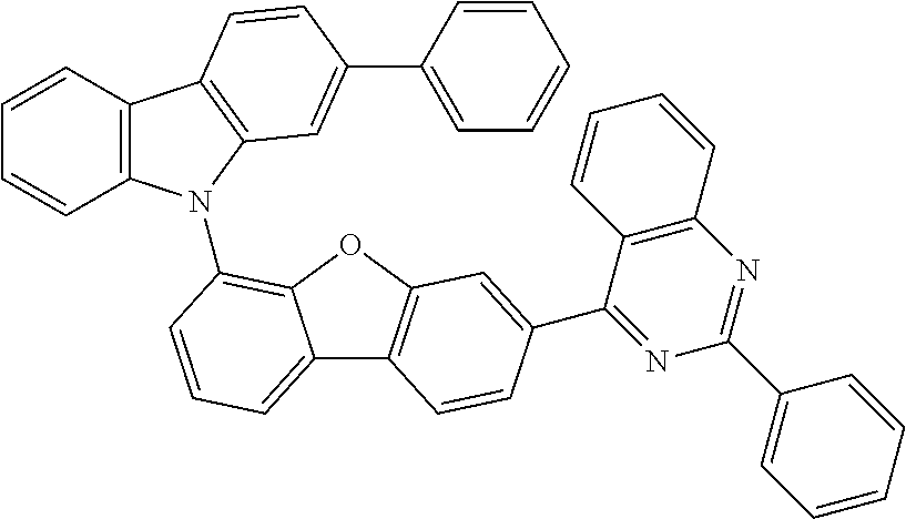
C1=CC2=C(C=C1)N(C1=C3C(=CC=C1)C1=C(O3)C=C(C3=NC(C4=CC=CC=C4)=NC4=C3C=CC=C4)C=C1)C1=C2C=CC(C2=CC=CC=C2)=C1
